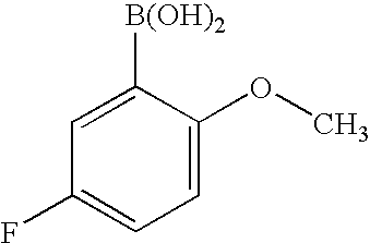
C1=C(OC)C([B(OH)2])=CC(F)=C1
